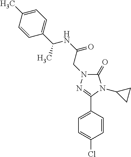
C1=CC(C(NC(=O)CN2C(=O)N(C3CC3)C(C3=CC=C(Cl)C=C3)=N2)C)=CC=C1C
